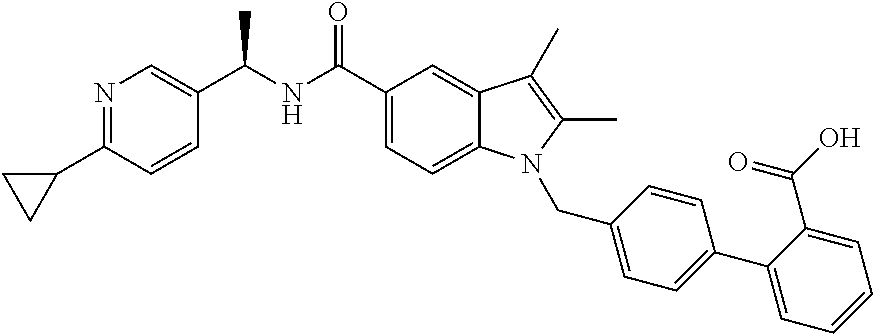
N1=C(C2CC2)C=CC(C(NC(C2=CC=C3C(=C2)C(C)=C(C)N3CC2=CC=C(C3=CC=CC=C3C(O)=O)C=C2)=O)C)=C1
